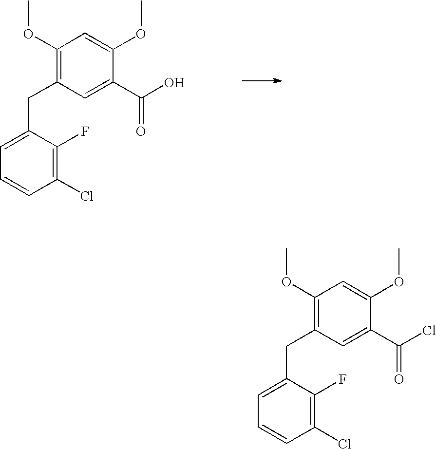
C1(OC)=C(CC2=CC=CC(Cl)=C2F)C=C(C(=O)O)C(OC)=C1.C1(OC)=C(CC2=CC=CC(Cl)=C2F)C=C(C(=O)Cl)C(OC)=C1
